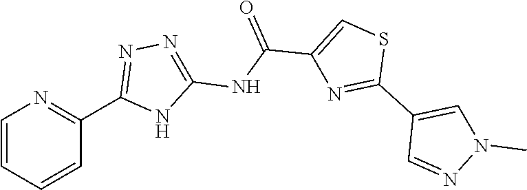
C1=CC=CC(C2=NN=C(NC(=O)C3=CSC(C4=CN(C)N=C4)=N3)N2)=N1
